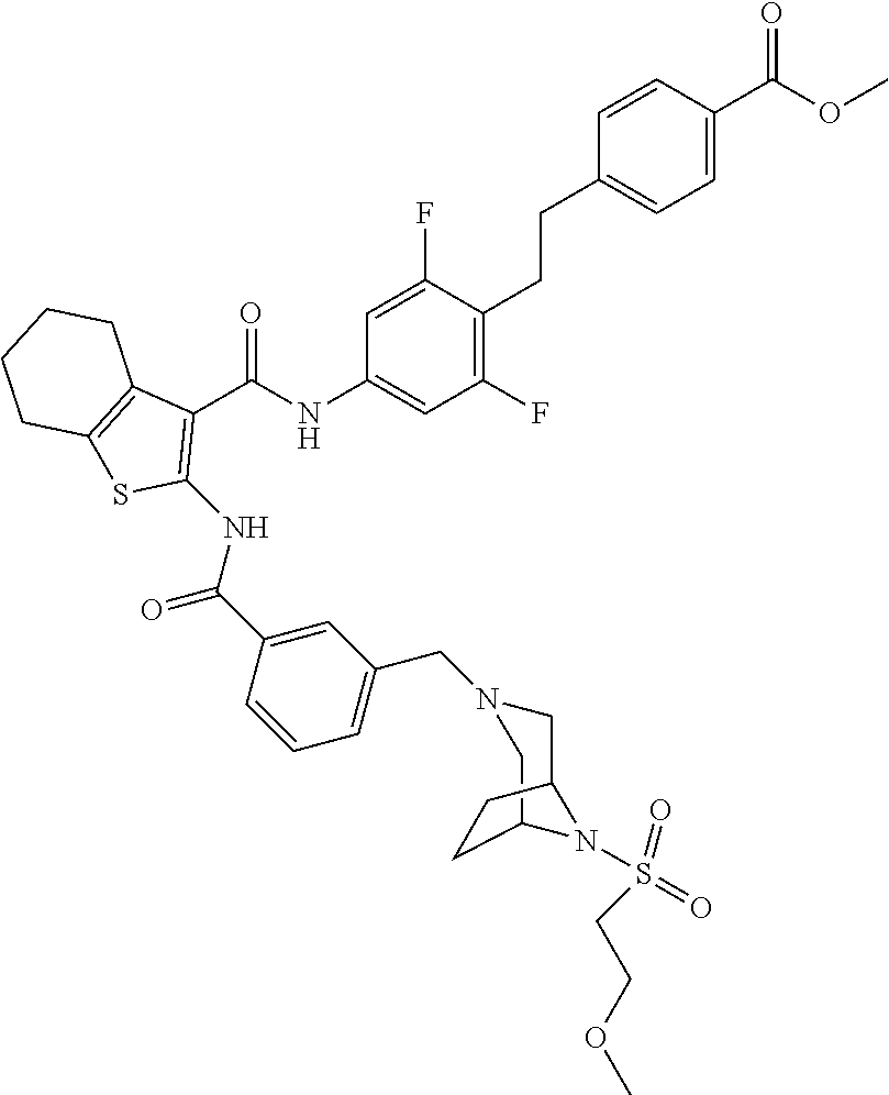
C1(F)=C(CCC2=CC=C(C(OC)=O)C=C2)C(F)=CC(NC(C2=C(NC(C3=CC(CN4CC5N(S(=O)(=O)CCOC)C(C4)CC5)=CC=C3)=O)SC3=C2CCCC3)=O)=C1
